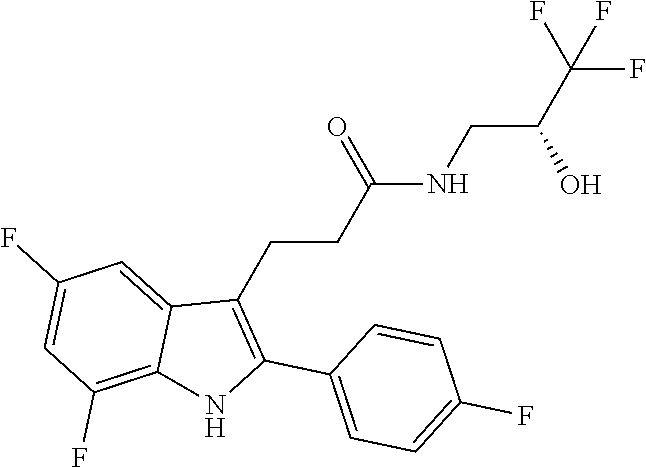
C12=C(F)C=C(F)C=C1C(CCC(=O)NCC(C(F)(F)F)O)=C(C1=CC=C(F)C=C1)N2
